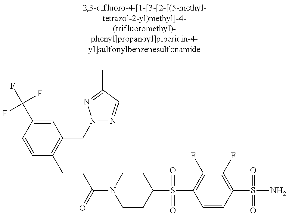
C1=CC(C(F)(F)F)=CC(CN2N=CC(C)=N2)=C1CCC(N1CCC(S(C2=C(F)C(F)=C(S(=O)(=O)N)C=C2)(=O)=O)CC1)=O
